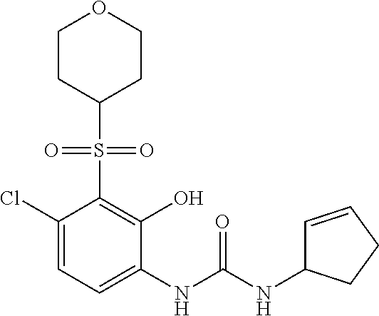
C1(Cl)=CC=C(NC(NC2C=CCC2)=O)C(O)=C1S(=O)(=O)C1CCOCC1
